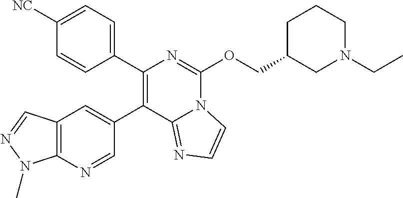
C1([NC])=CC=C(C2=C(C3=CC4=C(N=C3)N(C)N=C4)C3=NC=CN3C(OCC3CN(CC)CCC3)=N2)C=C1
